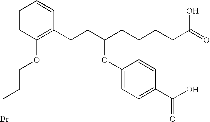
C1=CC(OCCCBr)=C(CCC(CCCCC(=O)O)OC2=CC=C(C(O)=O)C=C2)C=C1
